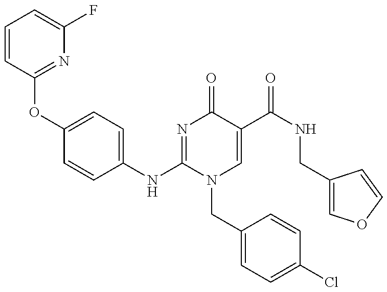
C1(NC2=NC(=O)C(C(NCC3=COC=C3)=O)=CN2CC2=CC=C(Cl)C=C2)=CC=C(OC2=NC(F)=CC=C2)C=C1
